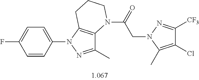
C1=C(N2N=C(C)C3=C2CCCN3C(=O)CN2C(C)=C(Cl)C([CF3])=N2)C=CC(F)=C1
